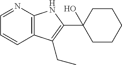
C1=NC2=C(C=C1)C(CC)=C(C1(O)CCCCC1)N2
